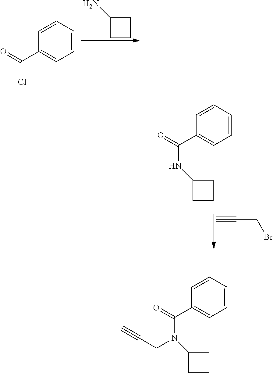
C1(N)CCC1.C1=CC=CC=C1C(=O)Cl.C#CCBr.C1=CC=CC=C1C(=O)NC1CCC1.C1=CC=CC=C1C(=O)N(C1CCC1)CC#C
